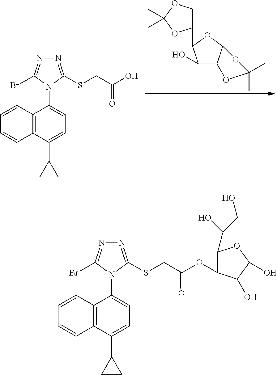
C12=C(C(C3CC3)=CC=C1N1C(SCC(O)=O)=NN=C1Br)C=CC=C2.C1(C2C(O)C3C(O2)OC(C)(C)O3)COC(C)(C)O1.C12=C(C(C3CC3)=CC=C1N1C(SCC(OC3C(C(CO)O)OC(O)C3O)=O)=NN=C1Br)C=CC=C2
